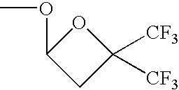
C1(OC)CC([CF3])([CF3])O1
